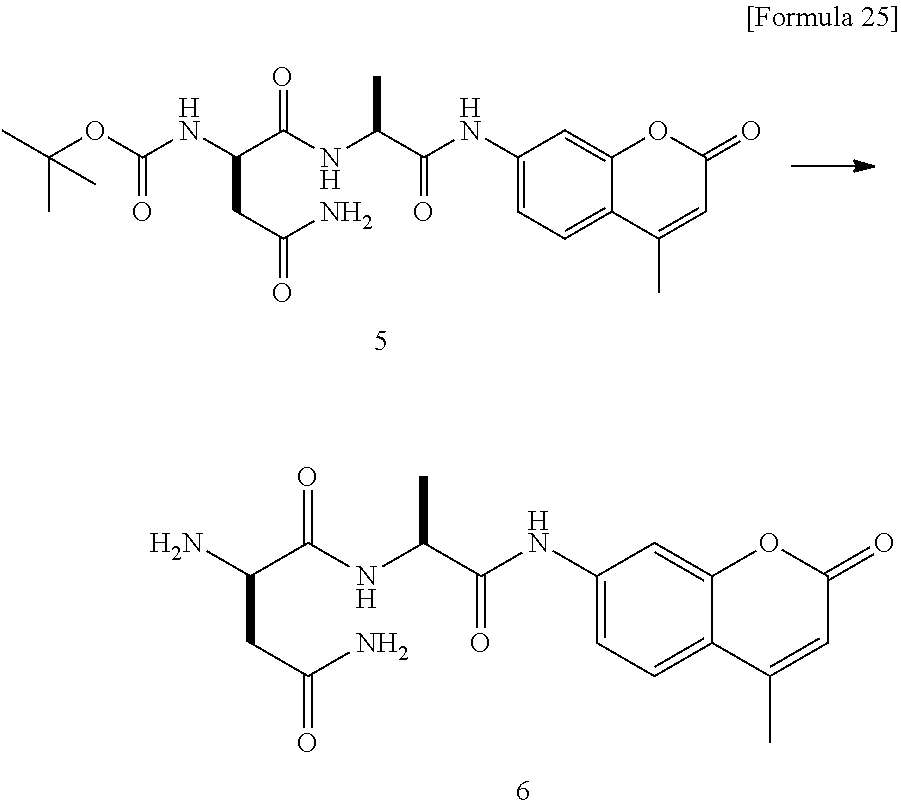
N(C(C(NC(C)C(=O)NC1=CC=C2C(=C1)OC(=O)C=C2C)=O)CC(=O)N)C(OC(C)(C)C)=O.NC(C(NC(C)C(=O)NC1=CC=C2C(=C1)OC(=O)C=C2C)=O)CC(=O)N
